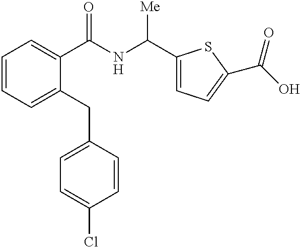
C1=CC=C(CC2=CC=C(Cl)C=C2)C(C(NC([Me])C2=CC=C(C(O)=O)S2)=O)=C1
